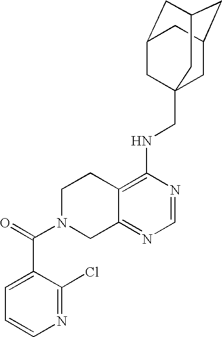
C12=C(NCC34CC5CC(CC(C3)C5)C4)N=CN=C1CN(C(=O)C1=CC=CN=C1Cl)CC2
